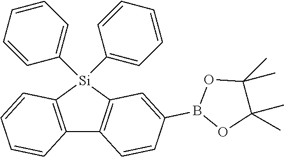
C12=C([Si](C3=CC=CC=C3)(C3=CC=CC=C3)C3=C1C=CC(B1OC(C)(C)C(C)(C)O1)=C3)C=CC=C2
